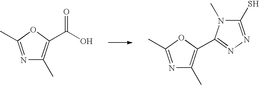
N1=C(C)OC(C(O)=O)=C1C.N1=C(C)OC(C2=NN=C(S)N2C)=C1C
